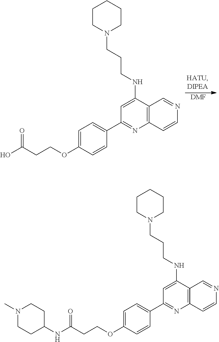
[DMF].C1=C(OCCC(O)=O)C=CC(C2=NC3=C(C(NCCCN4CCCCC4)=C2)C=NC=C3)=C1.C1=C(OCCC(NC2CCN(C)CC2)=O)C=CC(C2=NC3=C(C(NCCCN4CCCCC4)=C2)C=NC=C3)=C1
